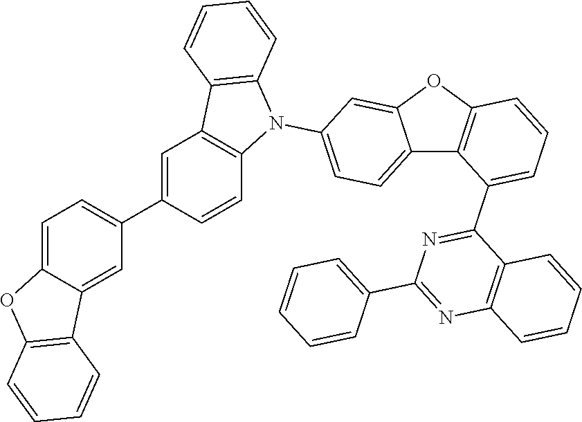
C12=CC=C(N3C4=C(C5=C3C=CC(C3=CC=C6C(=C3)C3=C(O6)C=CC=C3)=C5)C=CC=C4)C=C1OC1=C2C(C2=NC(C3=CC=CC=C3)=NC3=C2C=CC=C3)=CC=C1
